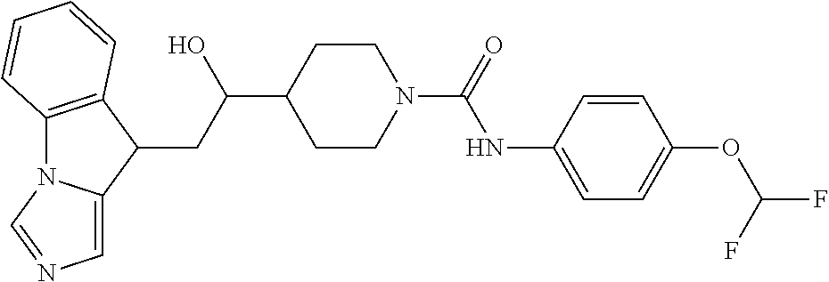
C12=C(C(CC(C3CCN(C(=O)NC4=CC=C(OC(F)F)C=C4)CC3)O)C3=CN=CN13)C=CC=C2
